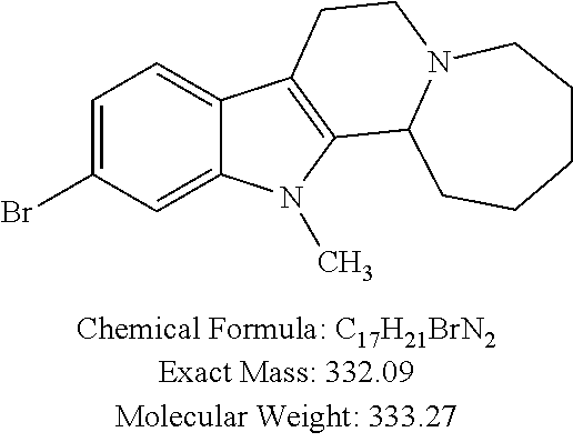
C1=C(Br)C=C2C(=C1)C1=C(N2C)C2N(CC1)CCCCC2
